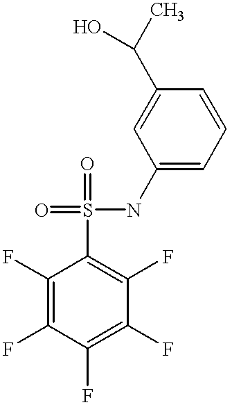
C1(F)=C(F)C(F)=C(F)C(F)=C1S(NC1=CC=CC(C(C)O)=C1)(=O)=O
